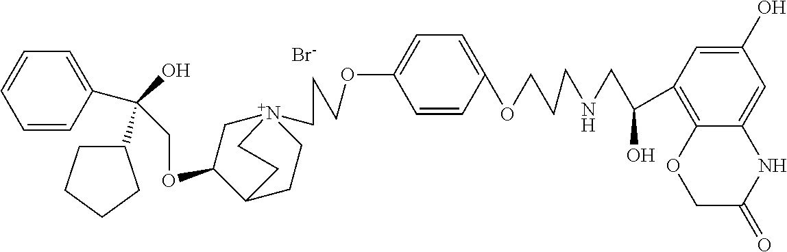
[Br-].C(OC1C[N+]2(CCCOC3=CC=C(OCCCNCC(C4=C5C(=CC(O)=C4)NC(=O)CO5)O)C=C3)CCC1CC2)C(O)(C1CCCC1)C1=CC=CC=C1
